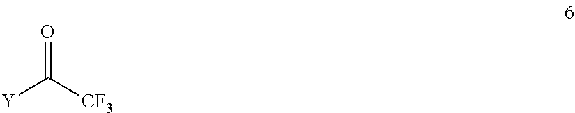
[Y]C([CF3])=O
